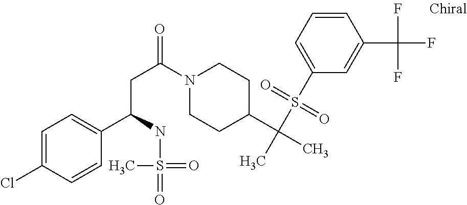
C(N1CCC(C(C)(S(C2=CC=CC(C(F)(F)F)=C2)(=O)=O)C)CC1)(=O)CC(NS(=O)(=O)C)C1=CC=C(Cl)C=C1
